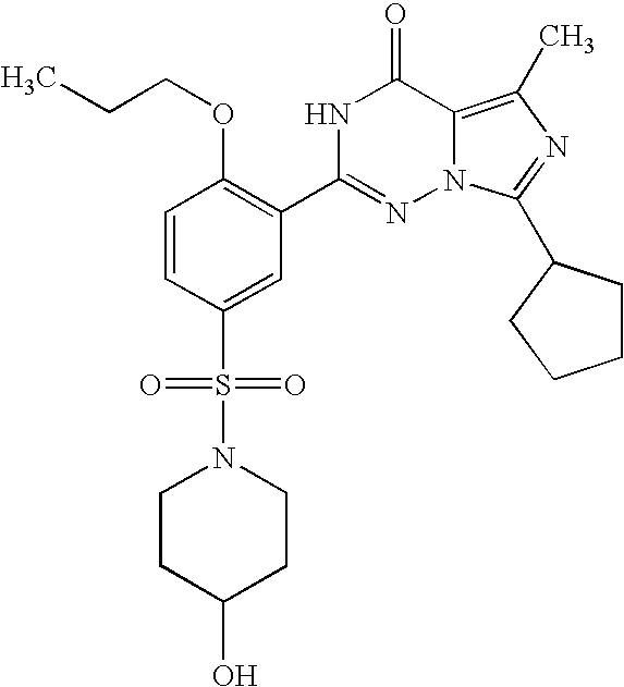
C1=CC(S(N2CCC(O)CC2)(=O)=O)=CC(C2=NN3C(=C(C)N=C3C3CCCC3)C(=O)N2)=C1OCCC
